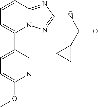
C1=C(C2=CC=CC3=NC(NC(=O)C4CC4)=NN23)C=NC(OC)=C1
